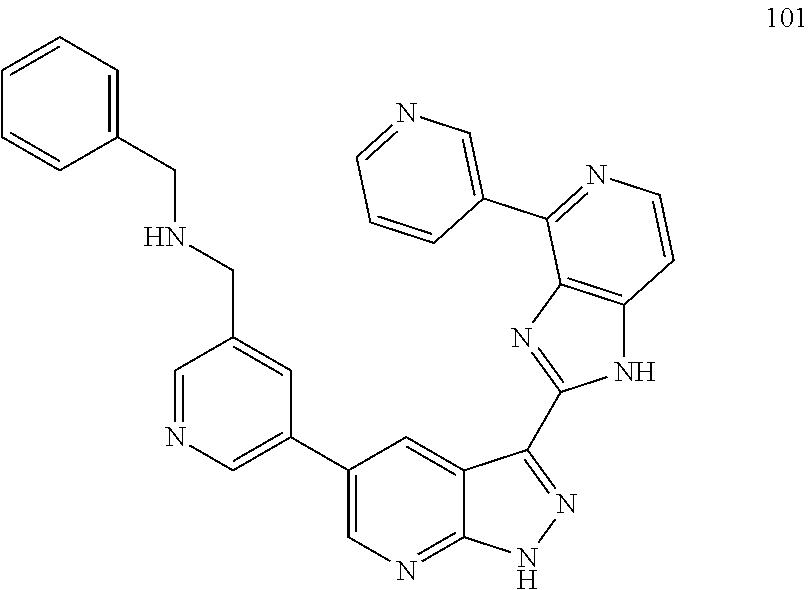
C1(C2=CN=CC(CNCC3=CC=CC=C3)=C2)=CN=C2C(=C1)C(C1=NC3=C(N1)C=CN=C3C1=CN=CC=C1)=NN2
